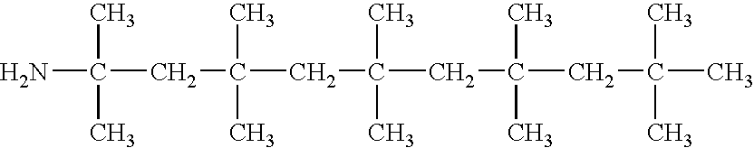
CC(C)(CC(C)(C)CC(C)(C)CC(C)(C)CC(C)(C)C)N
